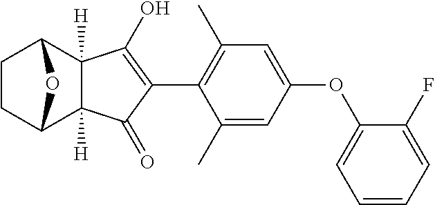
C1CC2C3([H])C([H])(C1O2)C(O)=C(C1=C(C)C=C(OC2=CC=CC=C2F)C=C1C)C3=O
